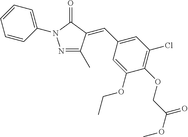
N1=C(C)C(=CC2=CC(Cl)=C(OCC(OC)=O)C(OCC)=C2)C(=O)N1C1=CC=CC=C1
